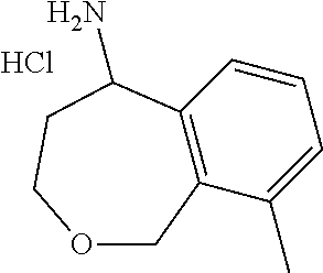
C1=CC=C(C)C2=C1C(N)CCOC2.Cl
